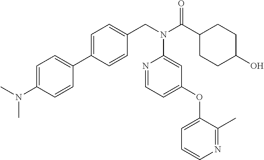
C1=C(C2=CC=C(N(C)C)C=C2)C=CC(CN(C(C2CCC(O)CC2)=O)C2=CC(OC3=CC=CN=C3C)=CC=N2)=C1
